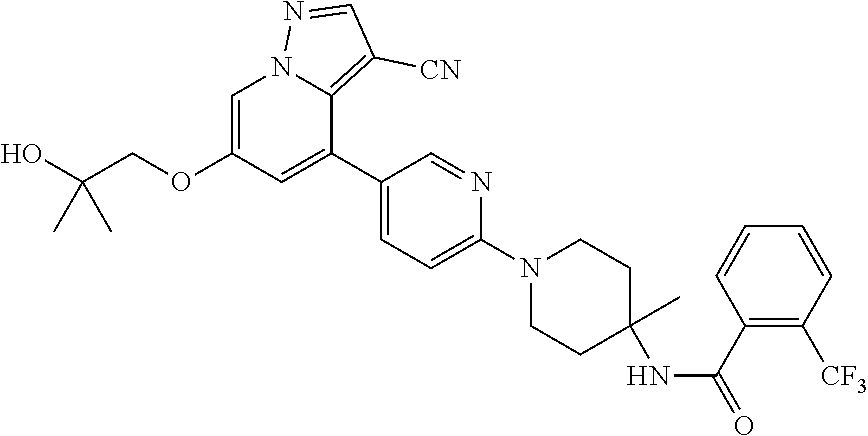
C1=C(OCC(O)(C)C)C=C(C2=CC=C(N3CCC(NC(C4=C([CF3])C=CC=C4)=O)(C)CC3)N=C2)C2=C([CN])C=NN12
